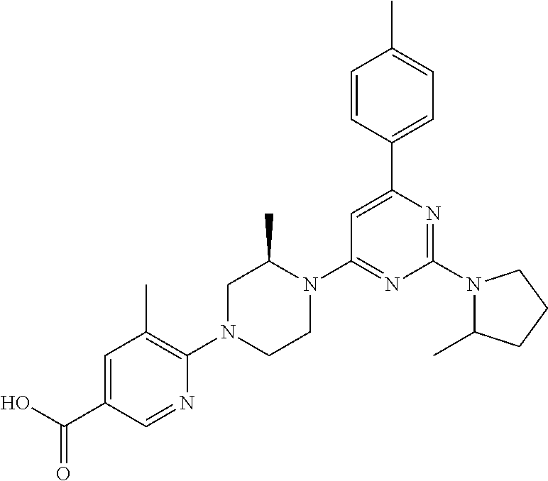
N1(C2=NC(C3=CC=C(C)C=C3)=CC(N3C(C)CN(C4=C(C)C=C(C(O)=O)C=N4)CC3)=N2)C(C)CCC1
